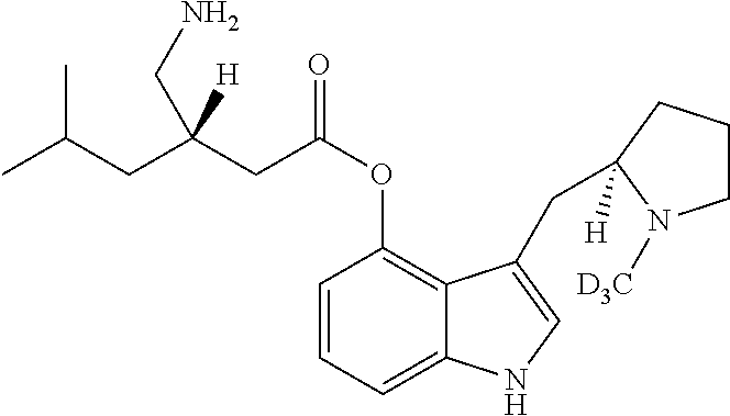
C1=CC=C2C(=C1OC(=O)CC(CC(C)C)(CN)[H])C(CC1([H])CCCN1[D3C])=CN2
